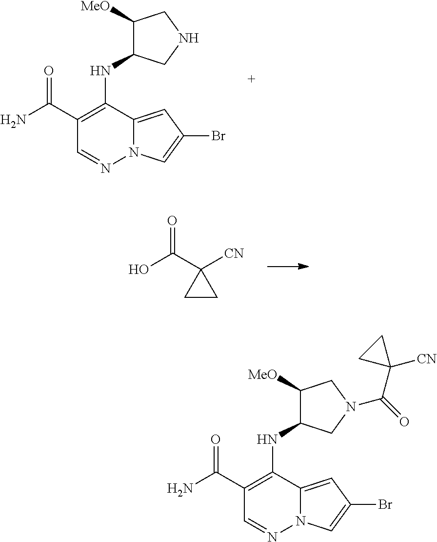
NC(C1=C(NC2C([MeO])CNC2)C2=CC(Br)=CN2N=C1)=O.OC(C1([CN])CC1)=O.NC(C1=C(NC2C([MeO])CN(C(C3([CN])CC3)=O)C2)C2=CC(Br)=CN2N=C1)=O
